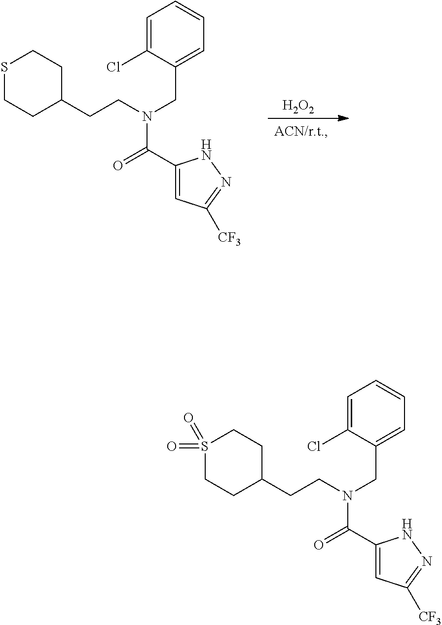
C1(CCN(CC2=CC=CC=C2Cl)C(C2=CC([CF3])=NN2)=O)CCSCC1.[H2O2].C1(CCN(CC2=CC=CC=C2Cl)C(C2=CC([CF3])=NN2)=O)CCS(=O)(=O)CC1
